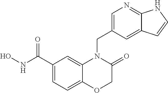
C1(C(NO)=O)=CC=C2C(=C1)N(CC1=CN=C3C(=C1)C=CN3)C(=O)CO2
